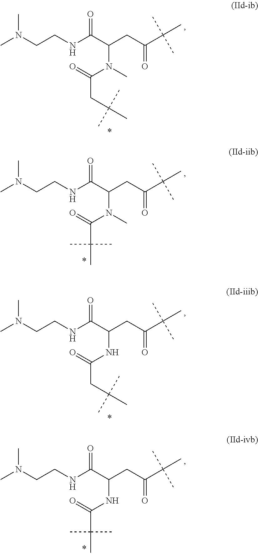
CN(CCNC(C(CC(C(C)(C)C)=O)N(C(CC(C)(C)C)=O)C)=O)C.CN(CCNC(C(CC(C(C)(C)C)=O)N(C(C(C)(C)C)=O)C)=O)C.CN(CCNC(C(CC(C(C)(C)C)=O)NC(CC(C)(C)C)=O)=O)C.CN(CCNC(C(CC(C(C)(C)C)=O)NC(C(C)(C)C)=O)=O)C
